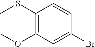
C1(SC)=C(OC)C=C(Br)C=C1
